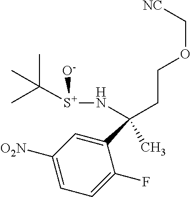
C1(C(CCOC[NC])(C)N[S+](C(C)(C)C)[O-])=CC([O2N])=CC=C1F
